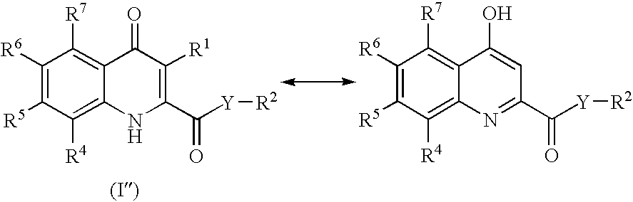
C1([R6])=C([R5])C([R4])=C2C(=C1[R7])C(=O)C([R1])=C(C([Y][R2])=O)N2.C1([R6])=C([R5])C([R4])=C2C(=C1[R7])C(O)=CC(C([Y][R2])=O)=N2
